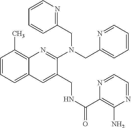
C1=CC=C2C(=C1C)N=C(N(CC1=NC=CC=C1)CC1=CC=CC=N1)C(CNC(C1=C(N)N=CC=N1)=O)=C2
